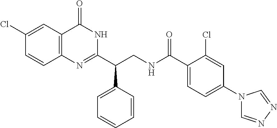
C1(C(CNC(C2=CC=C(N3C=NN=C3)C=C2Cl)=O)C2=CC=CC=C2)=NC2=C(C(=O)N1)C=C(Cl)C=C2
